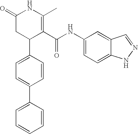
C1=C(C2C(C(NC3=CC=C4C(=C3)C=NN4)=O)=C(C)NC(=O)C2)C=CC(C2=CC=CC=C2)=C1
